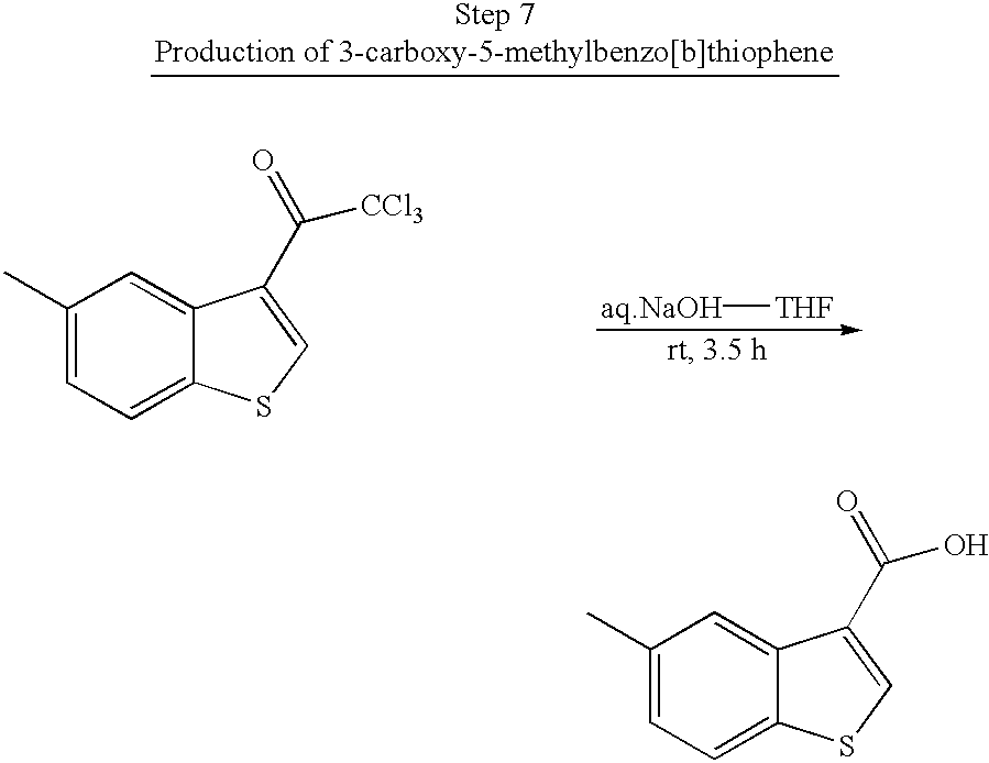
C1(C)=CC=C2C(=C1)C(C(=O)[CCl3])=CS2.[aq.NaOH][THF].C1(C)=CC=C2C(=C1)C(C(=O)O)=CS2
